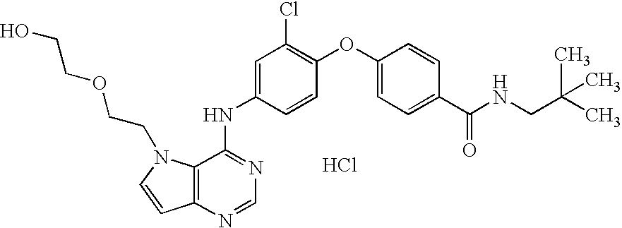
C1=C(NC2=NC=NC3=C2N(CCOCCO)C=C3)C=CC(OC2=CC=C(C(NCC(C)(C)C)=O)C=C2)=C1Cl.Cl
